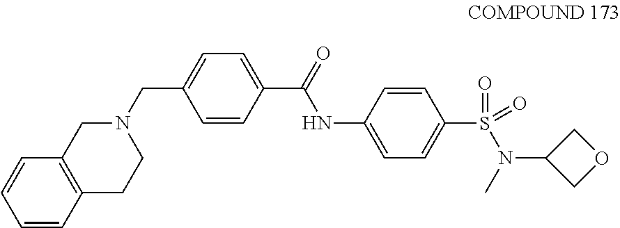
C1=C(CN2CC3=C(CC2)C=CC=C3)C=CC(C(=O)NC2=CC=C(S(=O)(N(C)C3COC3)=O)C=C2)=C1
